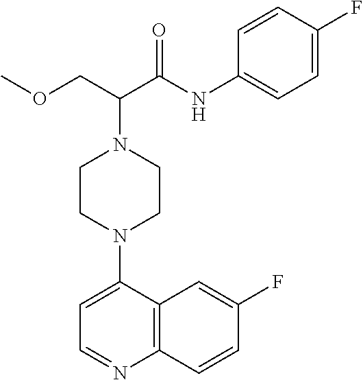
C1CN(C2=CC=NC3=C2C=C(F)C=C3)CCN1C(C(NC1=CC=C(F)C=C1)=O)COC
